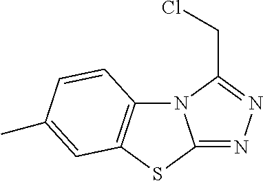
N12C3=C(SC1=NN=C2CCl)C=C(C)C=C3
